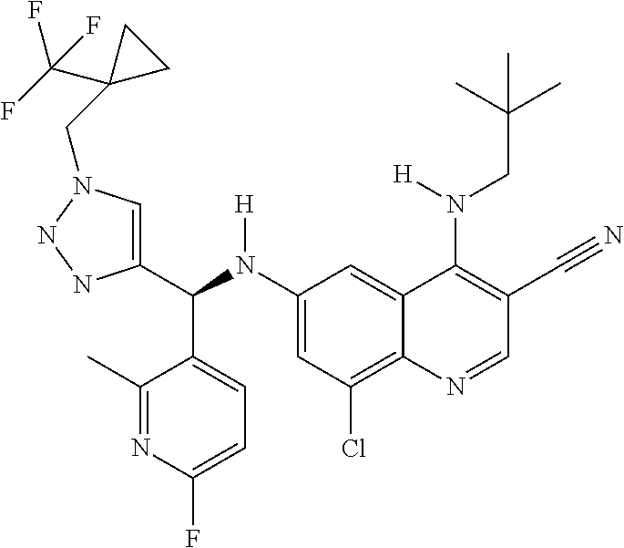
C1(N(C(C2=CN(CC3(C(F)(F)F)CC3)NN2)C2=CC=C(F)N=C2C)[H])=CC(Cl)=C2C(=C1)C(N(CC(C)(C)C)[H])=C(C#N)C=N2
